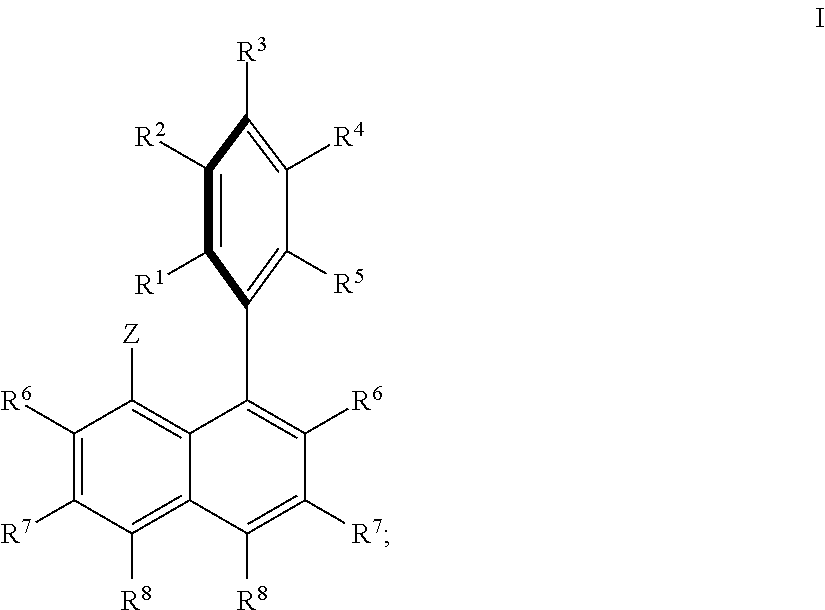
C1([R6])=C([R7])C([R8])=C2C(=C1[Z])C(C1=C([R5])C([R4])=C([R3])C([R2])=C1[R1])=C([R6])C([R7])=C2[R8]
